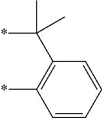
*C(C1=C(*)C=CC=C1)(C)C
